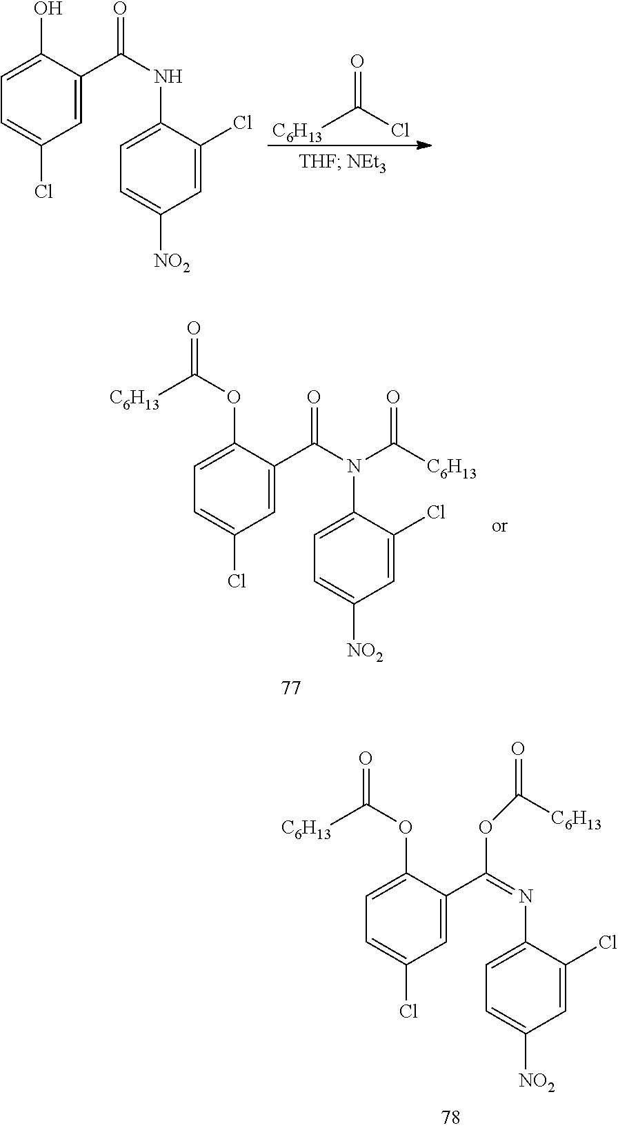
C1=C(O)C(C(NC2=CC=C([NO2])C=C2Cl)=O)=CC(Cl)=C1.[C6H13]C(Cl)=O.C1=C(OC([C6H13])=O)C(C(=NC2=CC=C([NO2])C=C2Cl)OC(=O)[C6H13])=CC(Cl)=C1.C1=C(OC([C6H13])=O)C(C(N(C([C6H13])=O)C2=CC=C([NO2])C=C2Cl)=O)=CC(Cl)=C1
